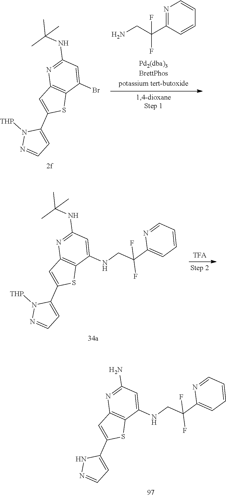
C1=C(C2=CC3=C(S2)C(NCC(C2=CC=CC=N2)(F)F)=CC(N)=N3)NN=C1.C1=C(C2=CC3=C(S2)C(Br)=CC(NC(C)(C)C)=N3)N([THP])N=C1.NCC(C1=NC=CC=C1)(F)F.C1=C(C2=CC3=C(S2)C(NCC(C2=CC=CC=N2)(F)F)=CC(NC(C)(C)C)=N3)N([THP])N=C1
